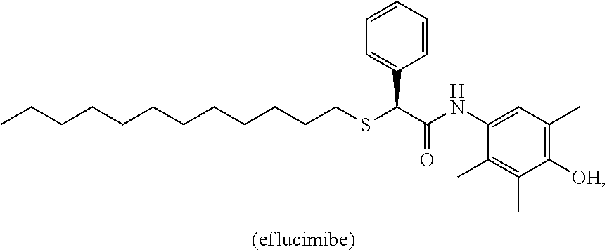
C(CCCCSC(C(NC1=CC(C)=C([OH])C(C)=C1C)=O)C1=CC=CC=C1)CCCCCCC
